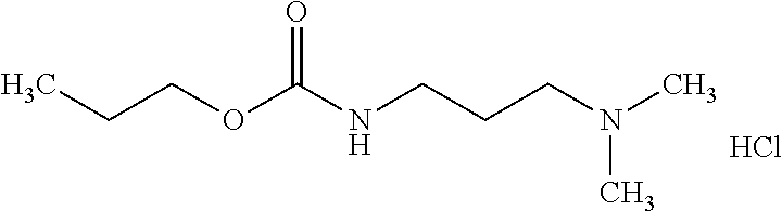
CN(CCCNC(OCCC)=O)C.Cl
